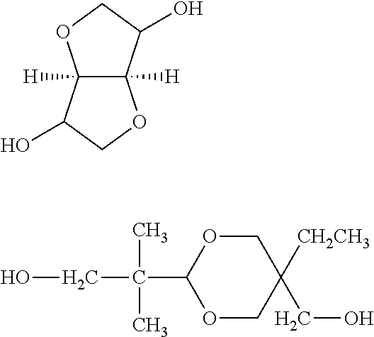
C12([H])C([H])(C(O)CO1)OCC2O.O1C(C(C)(C)CO)OCC(CO)([CH2CH3])C1
